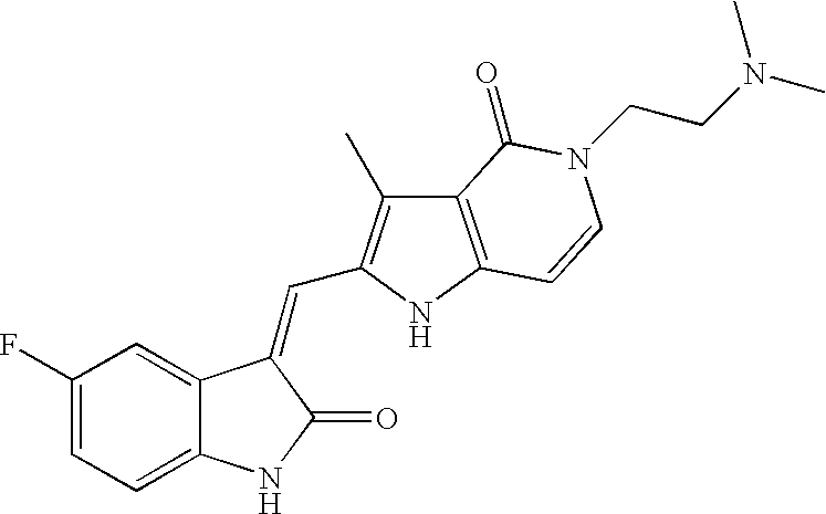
C1=C(F)C=C2C(=C1)NC(=O)C2=CC1=C(C)C2=C(N1)C=CN(CCN(C)C)C2=O
